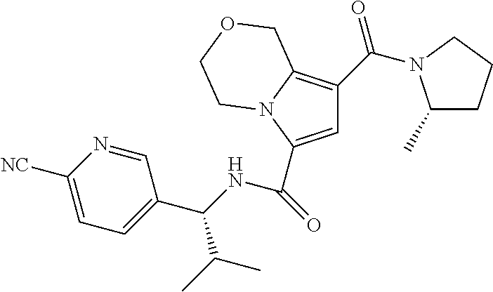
C1=C(C(=O)NC(C2=CC=C([NC])N=C2)C(C)C)N2C(=C1C(N1C(C)CCC1)=O)COCC2
